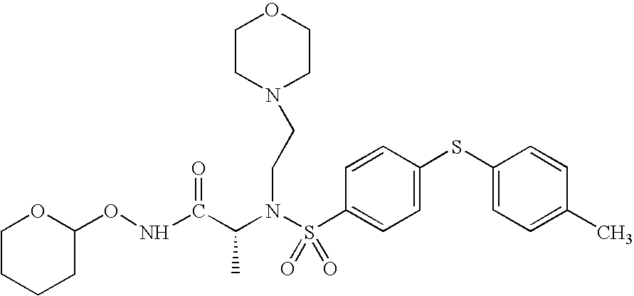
C(N(S(C1=CC=C(SC2=CC=C(C)C=C2)C=C1)(=O)=O)CCN1CCOCC1)(C(NOC1OCCCC1)=O)C
